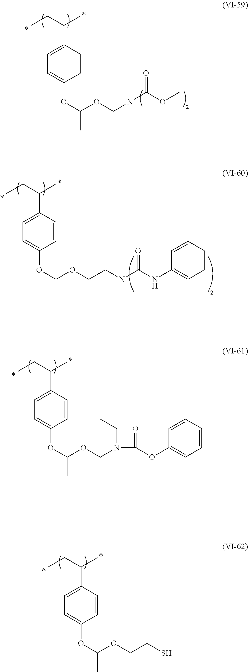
C(C1=CC=C(OC(OCNC(OC)=O)C)C=C1)(CC)C.C(C1=CC=C(OC(OCCNC(NC2=CC=CC=C2)=O)C)C=C1)(CC)C.C(C1=CC=C(OC(OCN(CC)C(=O)OC2=CC=CC=C2)C)C=C1)(CC)C.C(C1=CC=C(OC(OCCS)C)C=C1)(CC)C
